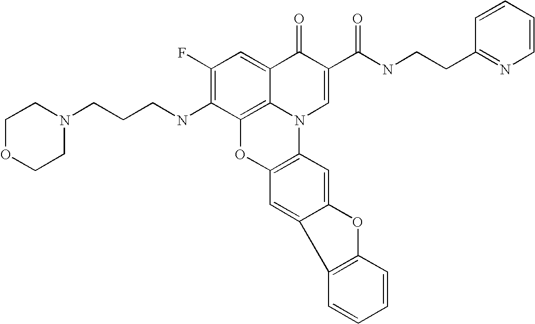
C1(F)=C(NCCCN2CCOCC2)C2=C3C(=C1)C(=O)C(C(NCCC1=NC=CC=C1)=O)=CN3C1=C(O2)C=C2C(=C1)OC1=C2C=CC=C1
